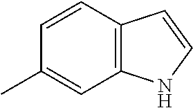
C1=CC2=C(C=C1C)NC=C2
